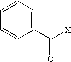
C1=CC=CC(C([X])=O)=C1
